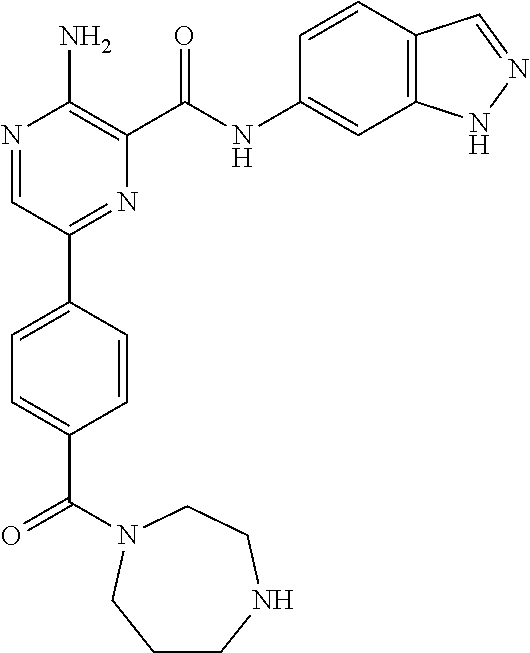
N1=CC(C2=CC=C(C(=O)N3CCNCCC3)C=C2)=NC(C(NC2=CC3=C(C=C2)C=NN3)=O)=C1N
